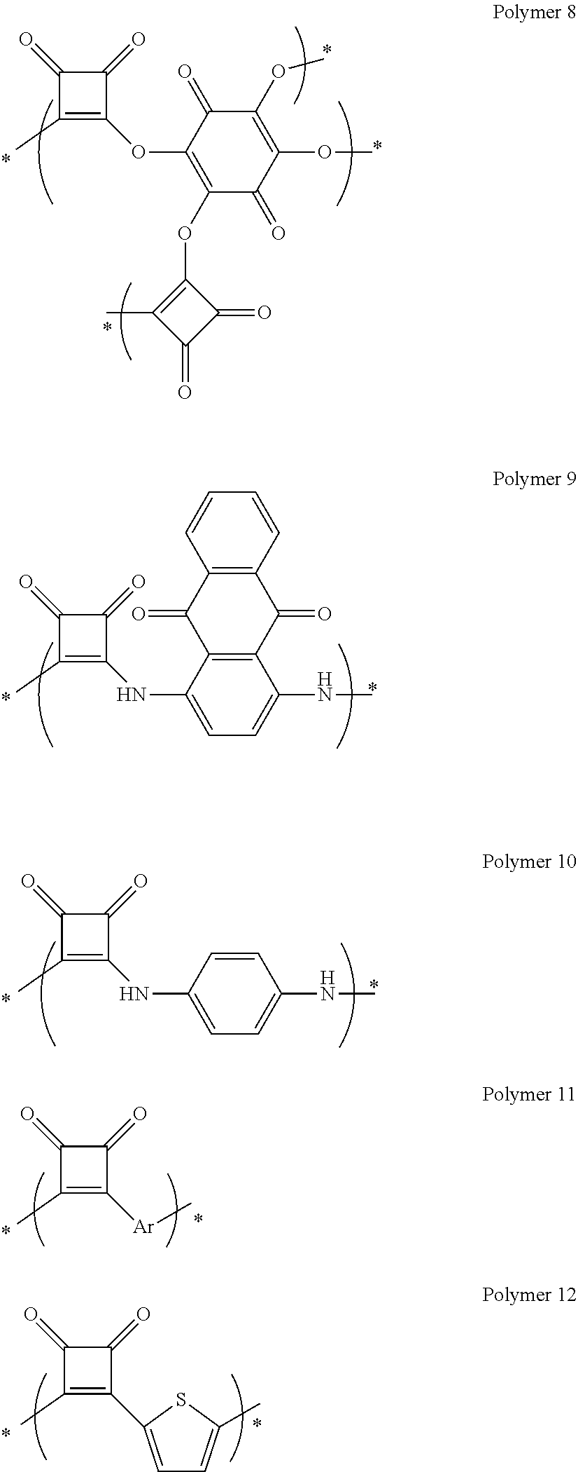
C1(=O)C(C)=C(OC2=C(OC3=C(C)C(=O)C3=O)C(=O)C(OC)=C(OC)C2=O)C1=O.C1(=O)C(C)=C(NC2=CC=C(NC)C3=C2C(=O)C2=C(C3=O)C=CC=C2)C1=O.C1(=O)C(C)=C(NC2=CC=C(NC)C=C2)C1=O.C1(=O)C(C)=C([Ar]C)C1=O.C1(=O)C(C)=C(C2=CC=C(C)S2)C1=O
